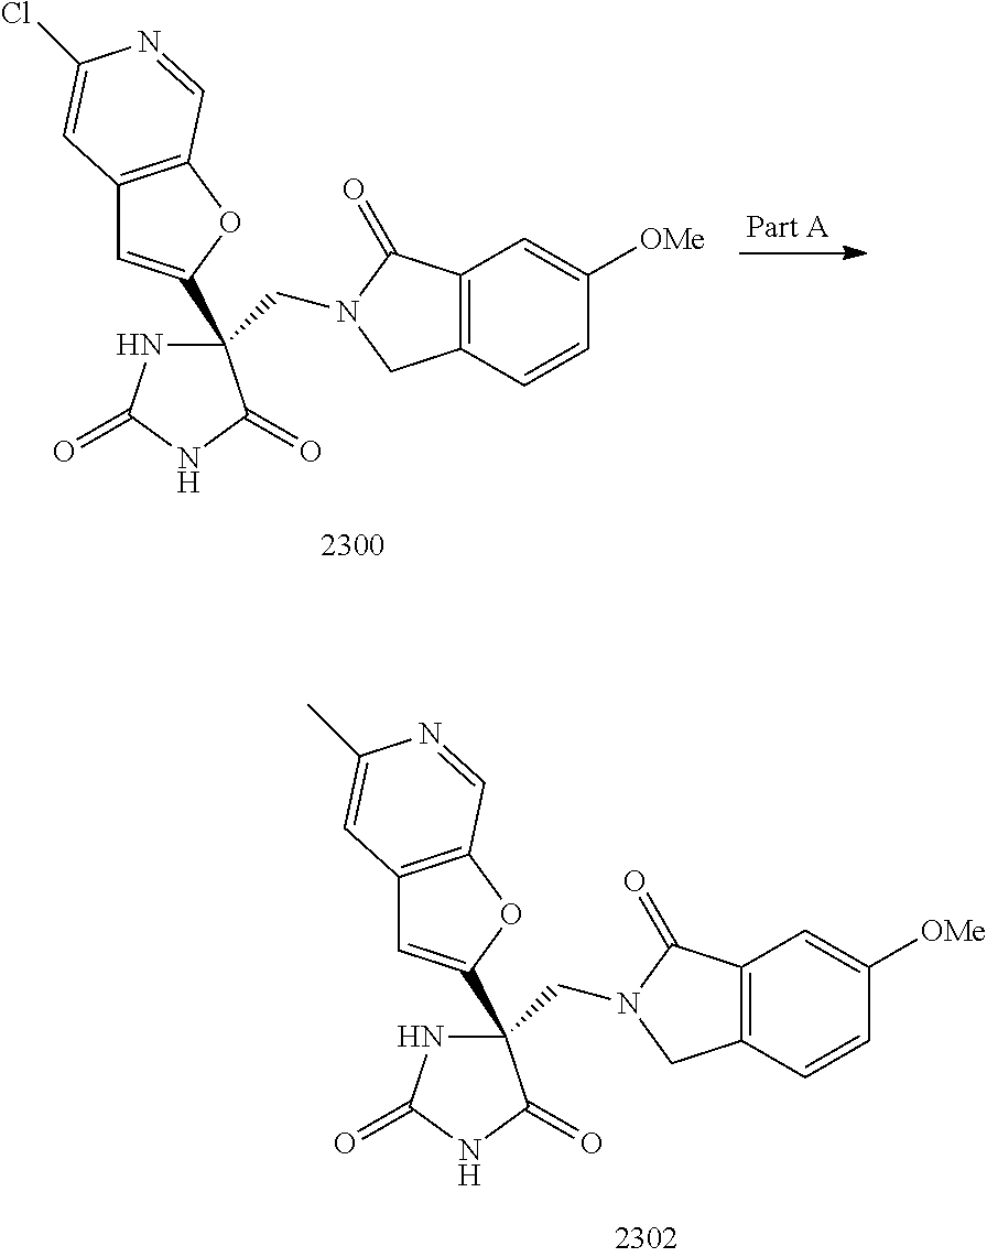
N1C(=O)NC(=O)C1(CN1C(=O)C2=C(C1)C=CC([OMe])=C2)C1=CC2=C(O1)C=NC(Cl)=C2.N1C(=O)NC(=O)C1(CN1C(=O)C2=C(C1)C=CC([OMe])=C2)C1=CC2=C(O1)C=NC(C)=C2
